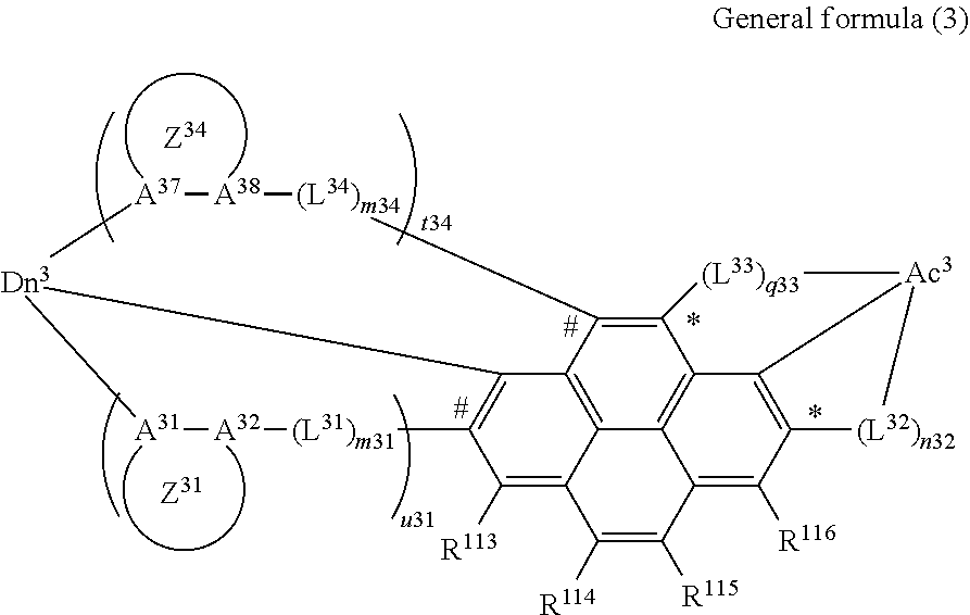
[A31]1[A32][(L31)m31]C2=C3C4=C5C6=C7C(=C4[(L34)m34][A38][A37][Dn3]13)[(L33)q33][Ac3]1C7=C(C([R116])=C6C([R115])=C([R114])C5=C2[R113])[(L32)n32]1
